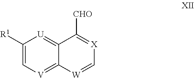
C1([R1])=C[V]=C2C(=[U]1)C([CHO])=[X]C=[W]2
